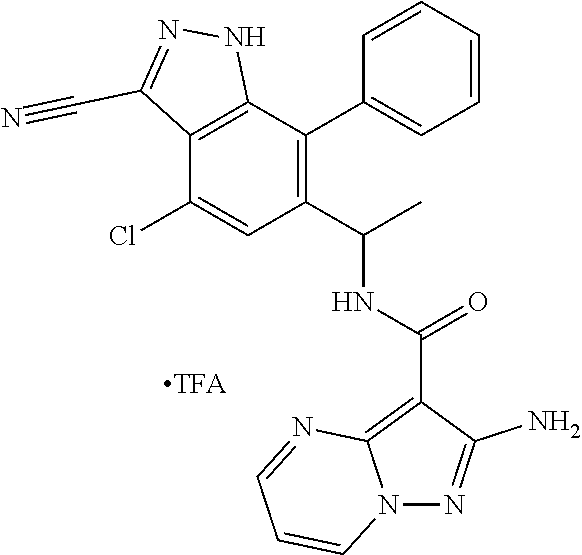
C1(C(C)NC(C2=C3N(N=C2N)C=CC=N3)=O)=C(C2=CC=CC=C2)C2=C(C(Cl)=C1)C(C#N)=NN2
